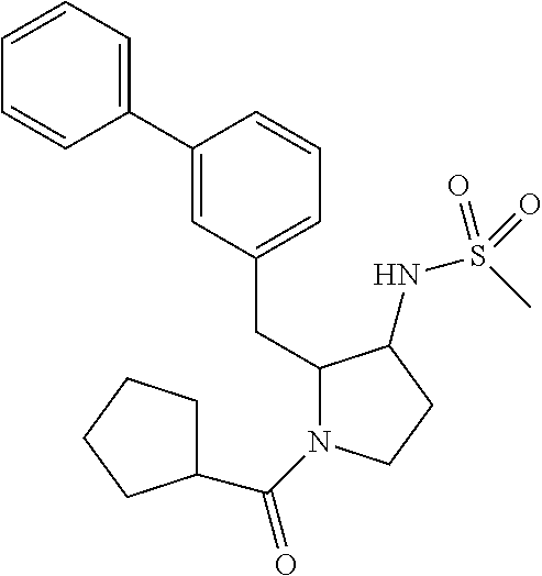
C1=CC=C(C2=CC(CC3N(C(=O)C4CCCC4)CCC3NS(C)(=O)=O)=CC=C2)C=C1
